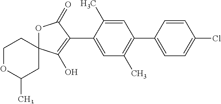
C1OC(C)CC2(C1)OC(=O)C(C1=CC(C)=C(C3=CC=C(Cl)C=C3)C=C1C)=C2O
